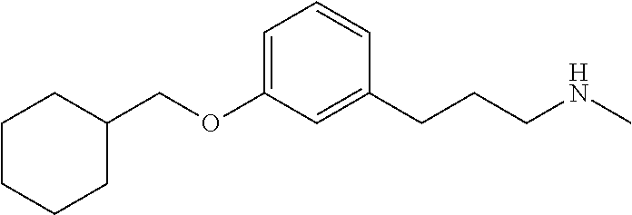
C1=C(OCC2CCCCC2)C=C(CCCNC)C=C1
